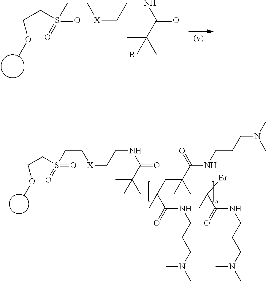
O(C)CCS(=O)(CC[X]CCNC(=O)C(CC(C(=O)NCCCN(C)C)(CC(CC(C(=O)NCCCN(C)C)(Br)C)(C(=O)NCCCN(C)C)C)C)(C)C)=O.O(C)CCS(=O)(CC[X]CCNC(=O)C(C)(C)Br)=O
